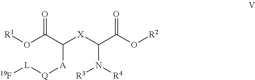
[R1]OC(C([X]C(C(O[R2])=O)N([R3])[R4])[A][Q][L][19F])=O
